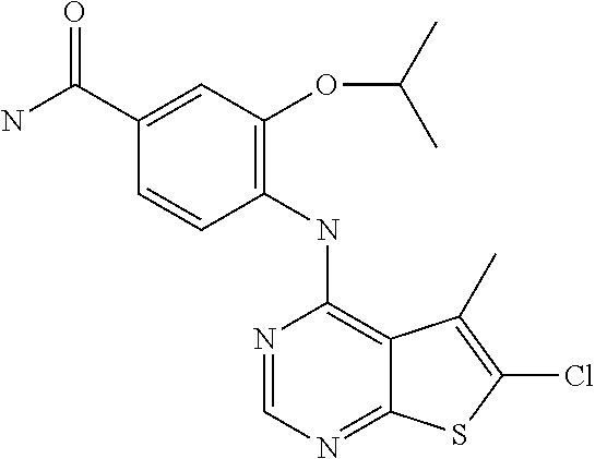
C1(NC2=C3C(=NC=N2)SC(Cl)=C3C)=C(OC(C)C)C=C(C(N)=O)C=C1
